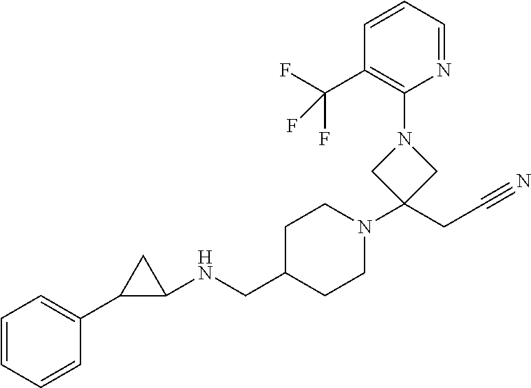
C1=CC=CC(C2C(NCC3CCN(C4(CC#N)CN(C5=C(C(F)(F)F)C=CC=N5)C4)CC3)C2)=C1
